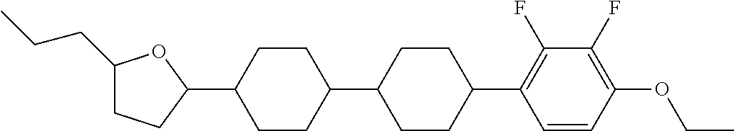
C1(CCC)CCC(C2CCC(C3CCC(C4=C(F)C(F)=C(OCC)C=C4)CC3)CC2)O1
